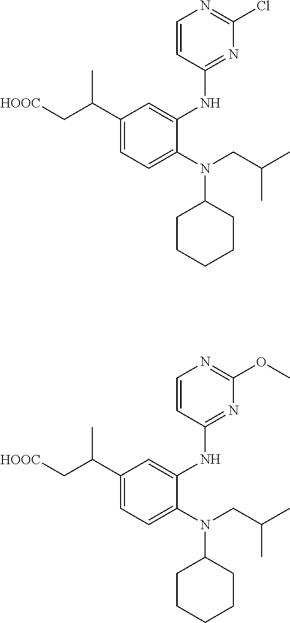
C1(C(C[HOOC])C)=CC=C(N(CC(C)C)C2CCCCC2)C(NC2=NC(Cl)=NC=C2)=C1.C1(C(C[HOOC])C)=CC=C(N(CC(C)C)C2CCCCC2)C(NC2=NC(OC)=NC=C2)=C1
